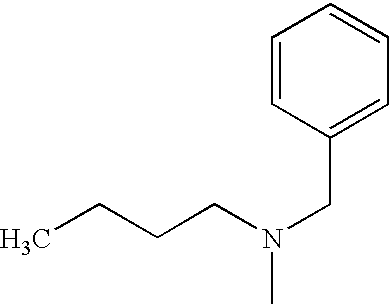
C1=CC(CN(C)CCCC)=CC=C1
